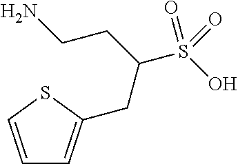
NCCC(S(O)(=O)=O)CC1=CC=CS1
